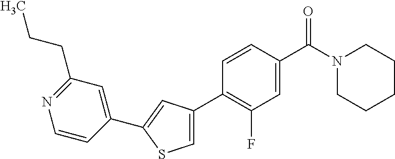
C1(C2=CC(C3=C(F)C=C(C(N4CCCCC4)=O)C=C3)=CS2)=CC(CCC)=NC=C1
